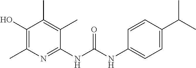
C1(NC(NC2=CC=C(C(C)C)C=C2)=O)=NC(C)=C(O)C(C)=C1C
